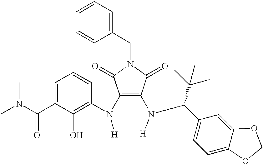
CN(C(C1=CC=CC(N(C2=C(N(C(C3=CC=C4C(=C3)OCO4)C(C)(C)C)[H])C(=O)N(CC3=CC=CC=C3)C2=O)[H])=C1O)=O)C
